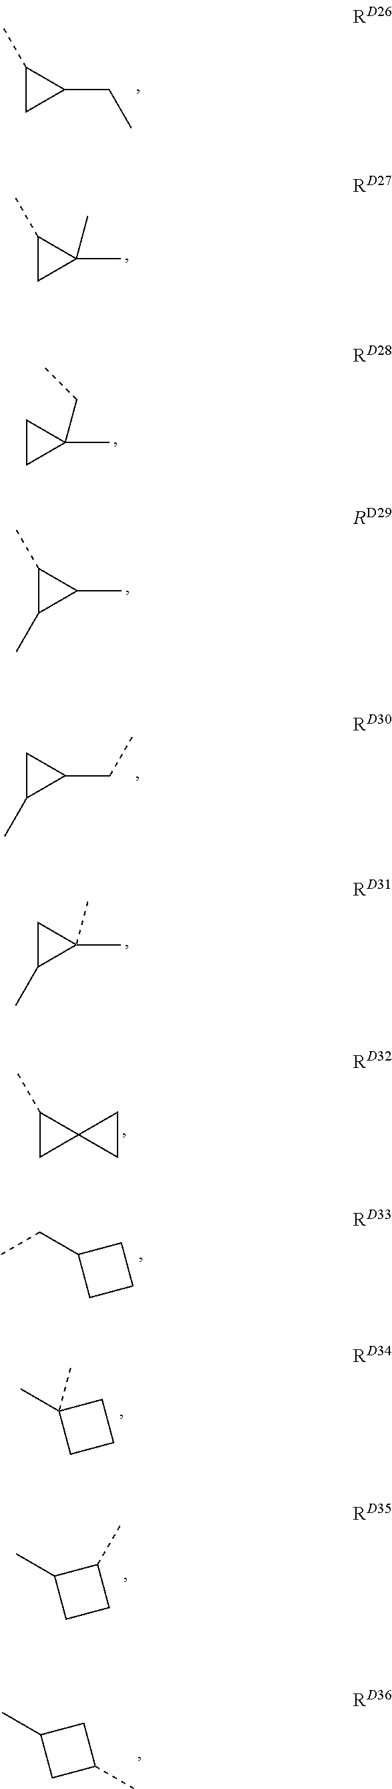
C1(C)CC1CC.C1(C)CC1(C)C.C1CC1(C)CC.C1(C)C(C)C1C.C1C(C)C1CC.C1C(C)C1(C)C.C1(C)CC12CC2.CCC1CCC1.CC1(C)CCC1.CC1CCC1C.CC1CC(C)C1
